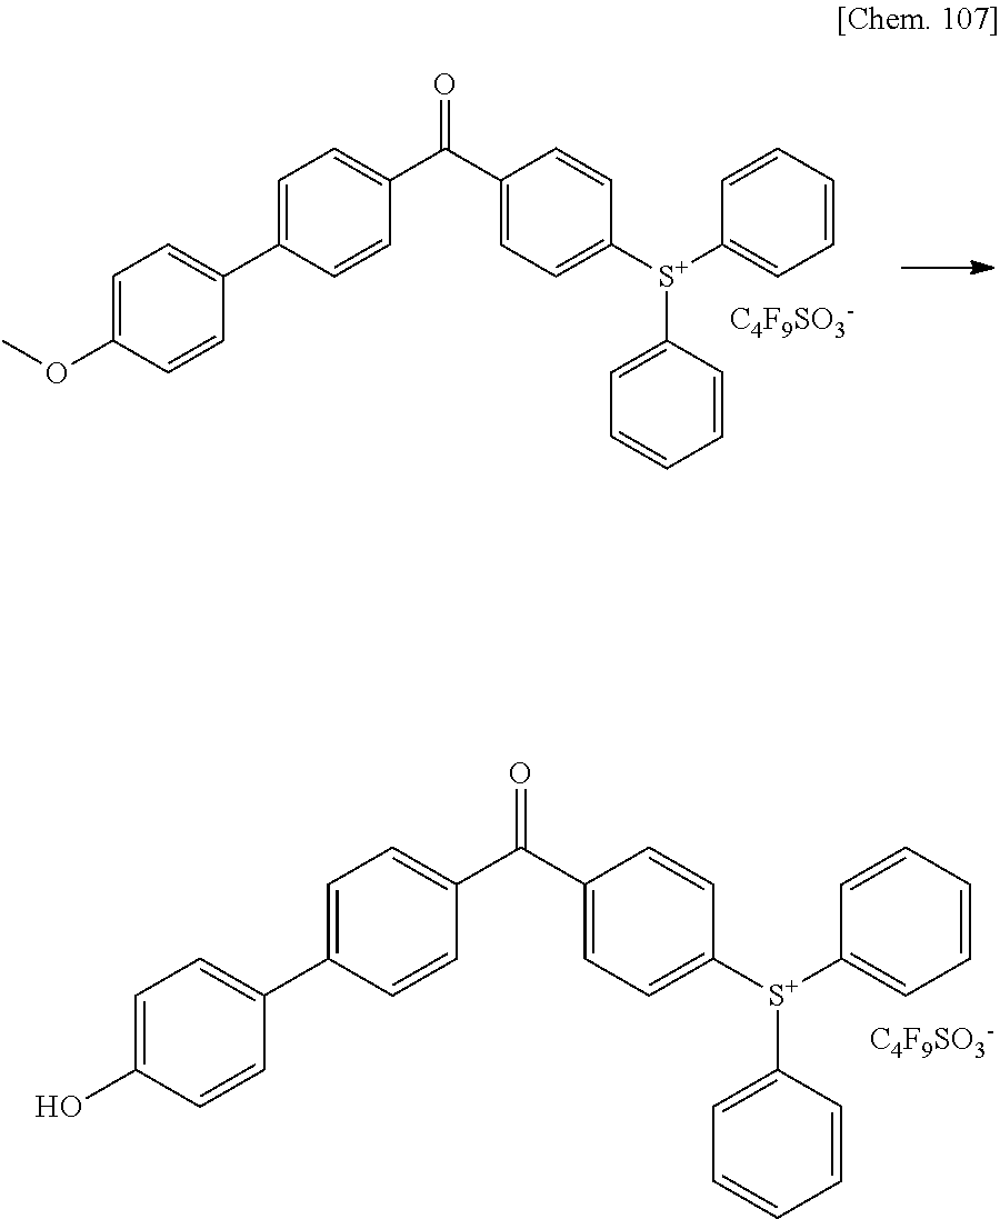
C1=C(C2=CC=C(OC)C=C2)C=CC(C(C2=CC=C([S+](C3=CC=CC=C3)C3=CC=CC=C3)C=C2)=O)=C1.[C4F9SO3-].C1=C(C2=CC=C(O)C=C2)C=CC(C(C2=CC=C([S+](C3=CC=CC=C3)C3=CC=CC=C3)C=C2)=O)=C1.[C4F9SO3-]
